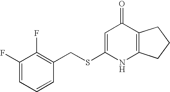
C1(F)=CC=CC(CSC2=CC(=O)C3=C(N2)CCC3)=C1F
